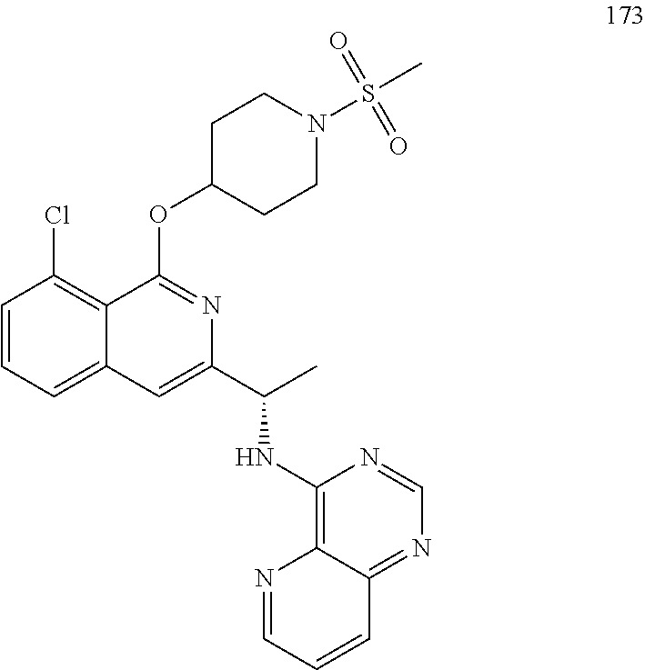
C1=CC=C2C(=C1Cl)C(OC1CCN(S(C)(=O)=O)CC1)=NC(C(C)NC1=C3C(=NC=N1)C=CC=N3)=C2
